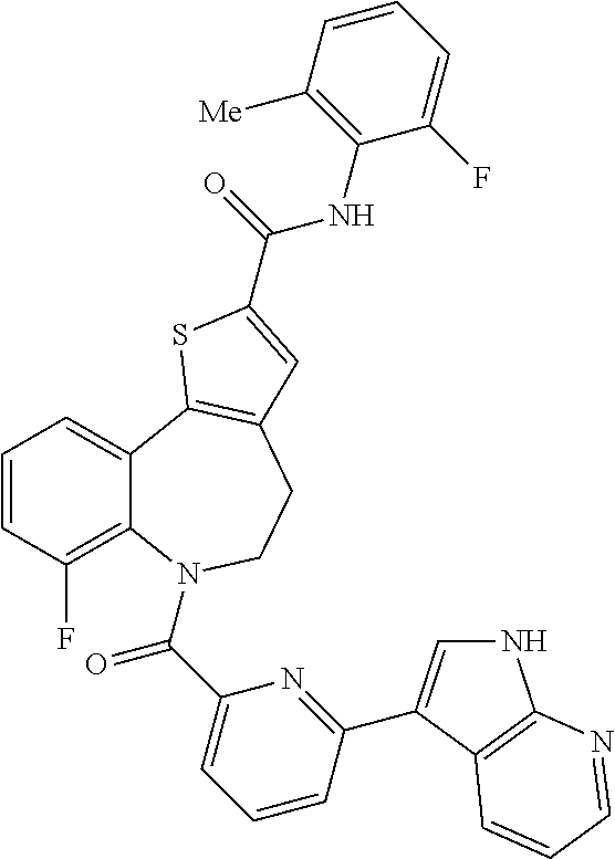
C1=CC(F)=C2C(=C1)C1=C(CCN2C(C2=CC=CC(C3=CNC4=C3C=CC=N4)=N2)=O)C=C(C(=O)NC2=C([Me])C=CC=C2F)S1
